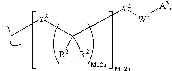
C([Y2][W6][A3])([Y2]C)([R2])[R2]
